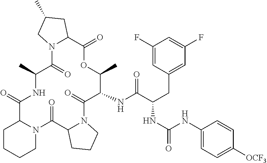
N(C1C(C)OC(=O)C2N(C(=O)C(C)NC(=O)C3N(C(=O)C4N(C1=O)CCC4)CCCC3)CC(C)C2)C(C(CC1=CC(F)=CC(F)=C1)NC(=O)NC1=CC=C([OCF3])C=C1)=O
